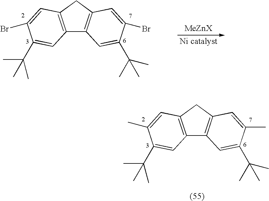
C12=C(CC3=C1C=C(C(C)(C)C)C(C)=C3)C=C(C)C(C(C)(C)C)=C2.C12=C(CC3=C1C=C(C(C)(C)C)C(Br)=C3)C=C(Br)C(C(C)(C)C)=C2
